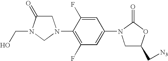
C1(N2CC(=O)N(CO)C2)=C(F)C=C(N2CC(C[N3])OC2=O)C=C1F
